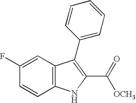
C12=C(C=C(F)C=C1)C(C1=CC=CC=C1)=C(C(=O)[OCH3])N2
